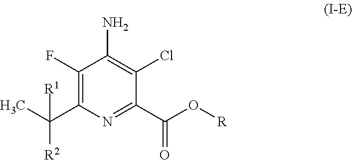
C1(F)=C(C(C)([R2])[R1])N=C(C(O[R])=O)C(Cl)=C1N
